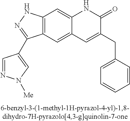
C12=C(C=C3C(=C1)NC(=O)C(CC1=CC=CC=C1)=C3)C(C1=CN([Me])N=C1)=NN2
